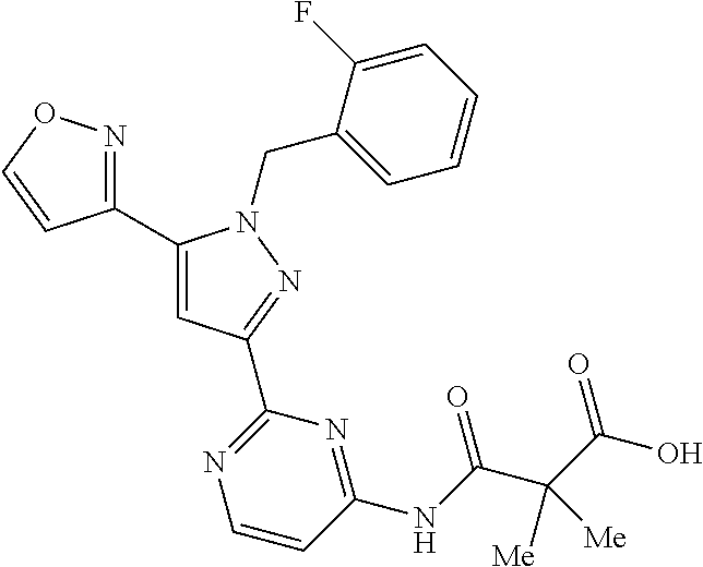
C1(C2=NOC=C2)=CC(C2=NC=CC(NC(C(C(O)=O)([Me])[Me])=O)=N2)=NN1CC1=CC=CC=C1F
